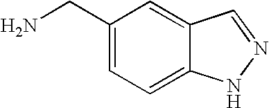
NCC1=CC=C2C(=C1)C=NN2
